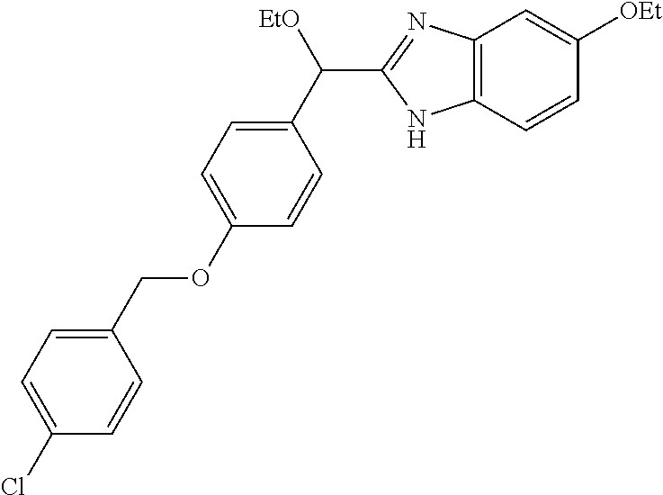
C1(OCC2=CC=C(Cl)C=C2)=CC=C(C([EtO])C2=NC3=C(N2)C=CC([OEt])=C3)C=C1
